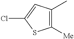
C1([Me])=C(C)C=C(Cl)S1
